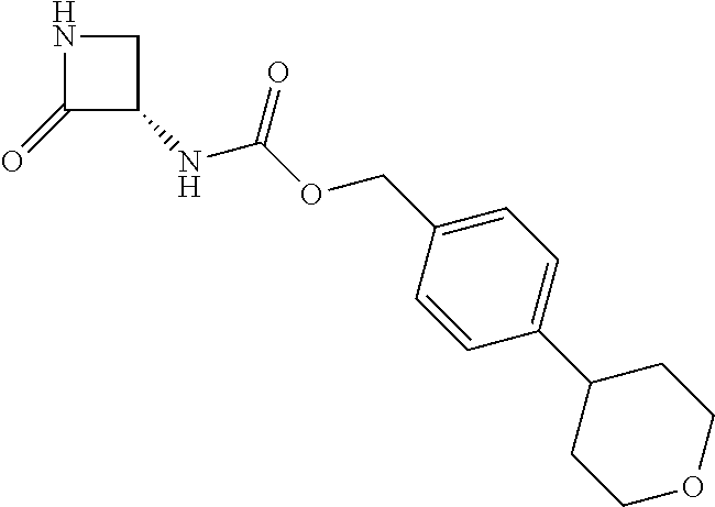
C1(=O)C(NC(OCC2=CC=C(C3CCOCC3)C=C2)=O)CN1
